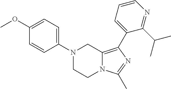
N1(C2=CC=C(OC)C=C2)CCN2C(=C(C3=CC=CN=C3C(C)C)N=C2C)C1
